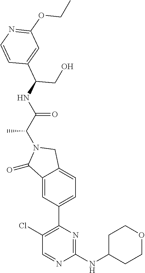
C1(=O)C2=CC(C3=C(Cl)C=NC(NC4CCOCC4)=N3)=CC=C2CN1C(C(=O)NC(C1=CC(OCC)=NC=C1)CO)C
